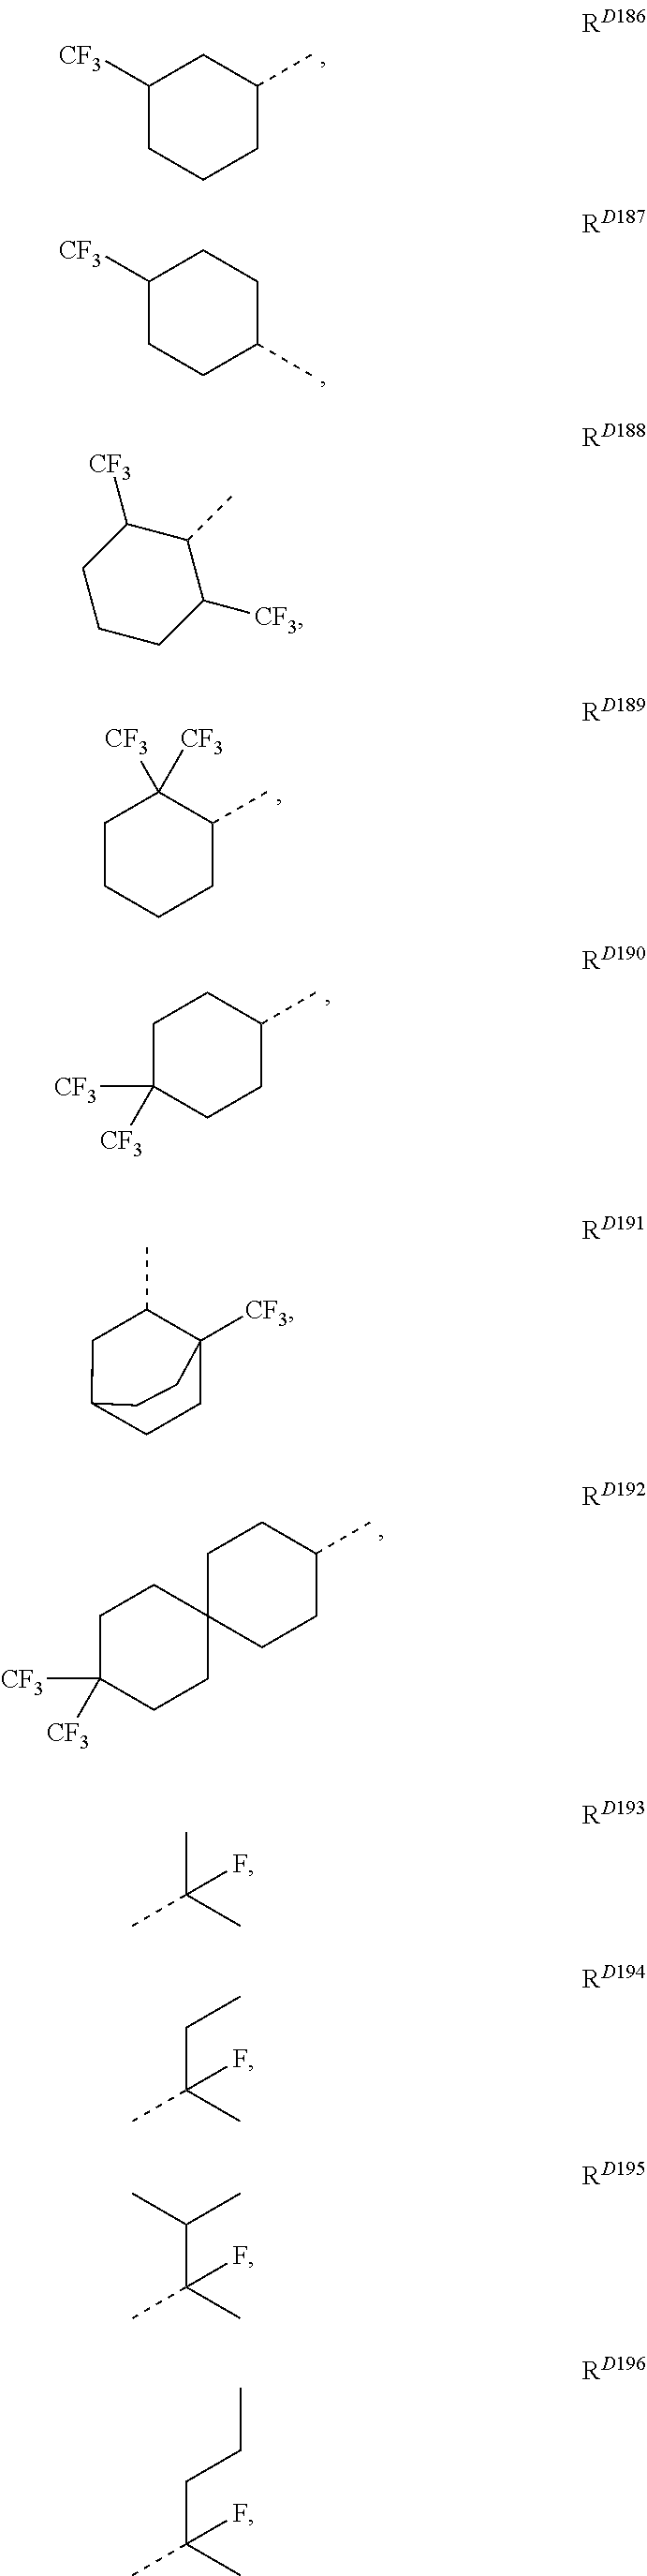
C1([CF3])CCCC(C)C1.C1([CF3])CCC(C)CC1.C1CCCC(C)C1([CF3])[CF3].C1C([CF3])([CF3])CCC(C)C1.C1C2CCC([CF3])(C1C)CC2.C1C([CF3])([CF3])CCC2(C1)CCC(C)CC2.C1([CF3])CCCC([CF3])C1C.CC(C)(C)F.CC(CC)(C)F.CC(C(C)C)(C)F.CC(CCC)(C)F
